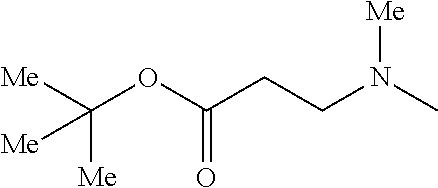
[Me]C(OC(CCN(C)[Me])=O)([Me])[Me]
